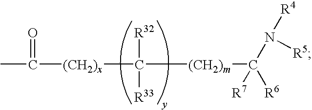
CC([(CH2)x]C([(CH2)m]C(N([R5])[R4])([R7])[R6])([R32])[R33])=O
